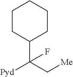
C1(C(C[Me])([Pyd])F)CCCCC1
